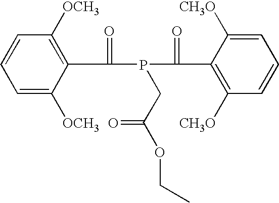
C1=C([OCH3])C(C(P(C(C2=C([CH3O])C=CC=C2[CH3O])=O)CC(OCC)=O)=O)=C([OCH3])C=C1
